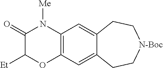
C1(=O)C([Et])OC2=C(N1[Me])C=C1C(=C2)CC[N-Boc]CC1
